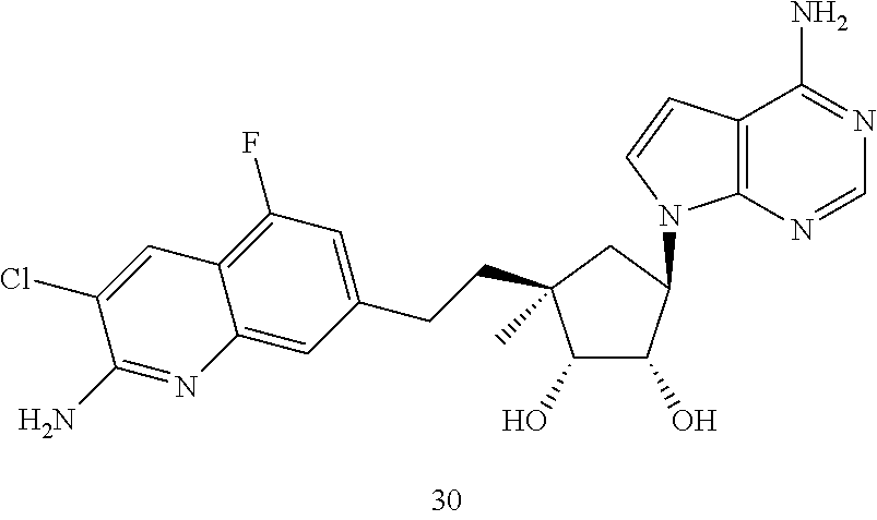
C1(O)C(O)C(N2C3=C(C(N)=NC=N3)C=C2)CC1(C)CCC1=CC(F)=C2C(=C1)N=C(N)C(Cl)=C2
